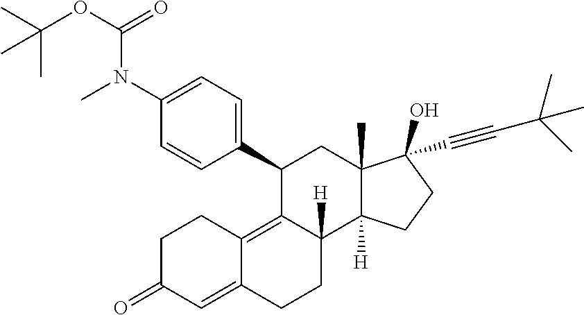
C1(C2=CC=C(N(C(OC(C)(C)C)=O)C)C=C2)C2=C3C(=CC(=O)CC3)CCC2([H])C2([H])C(C)(C1)C(C#CC(C)(C)C)(O)CC2
